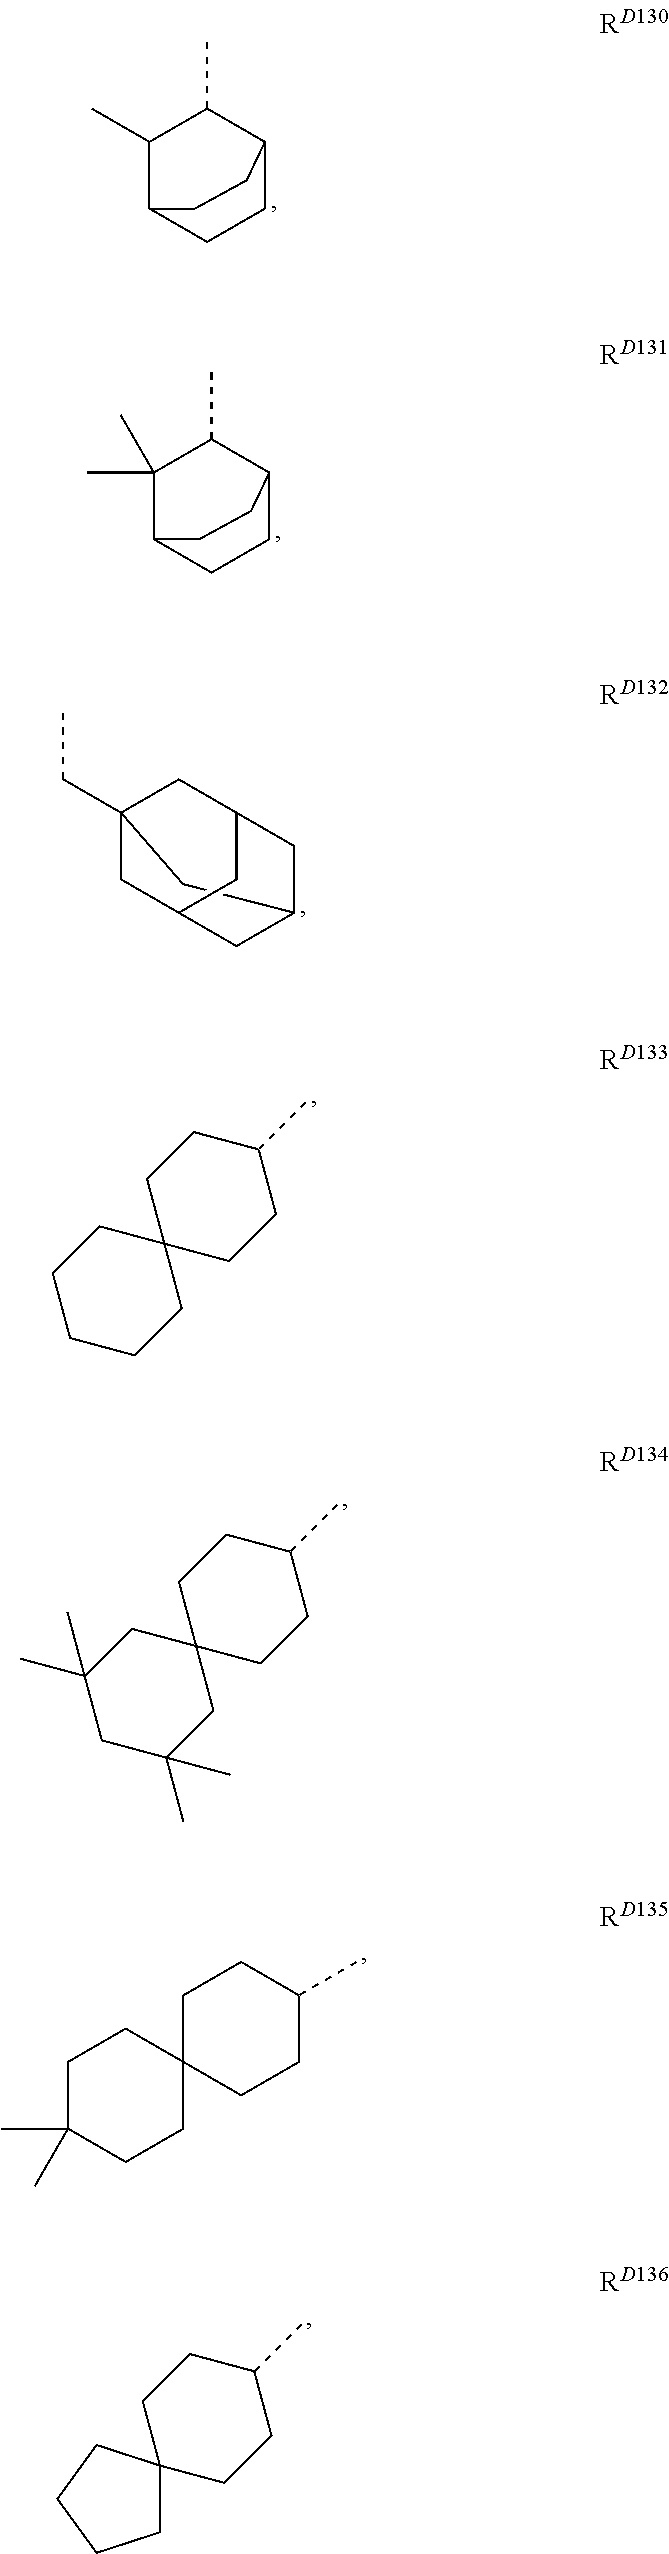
C1(C)C2CCC(C1C)CC2.C1(C)(C)C2CCC(C1C)CC2.C12CC3(CC)CC(CC(C3)C1)C2.C12(CCCCC1)CCC(C)CC2.C12(CC(C)(C)CC(C)(C)C1)CCC(C)CC2.C1C(C)(C)CCC2(C1)CCC(C)CC2.C12(CCCC1)CCC(C)CC2
